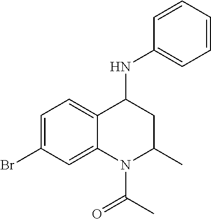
C1=CC=CC(NC2C3=CC=C(Br)C=C3N(C(C)=O)C(C)C2)=C1
